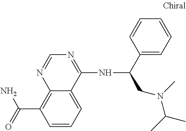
C12=C(C(=O)N)C=CC=C1C(NC(CN(C(C)C)C)C1=CC=CC=C1)=NC=N2
